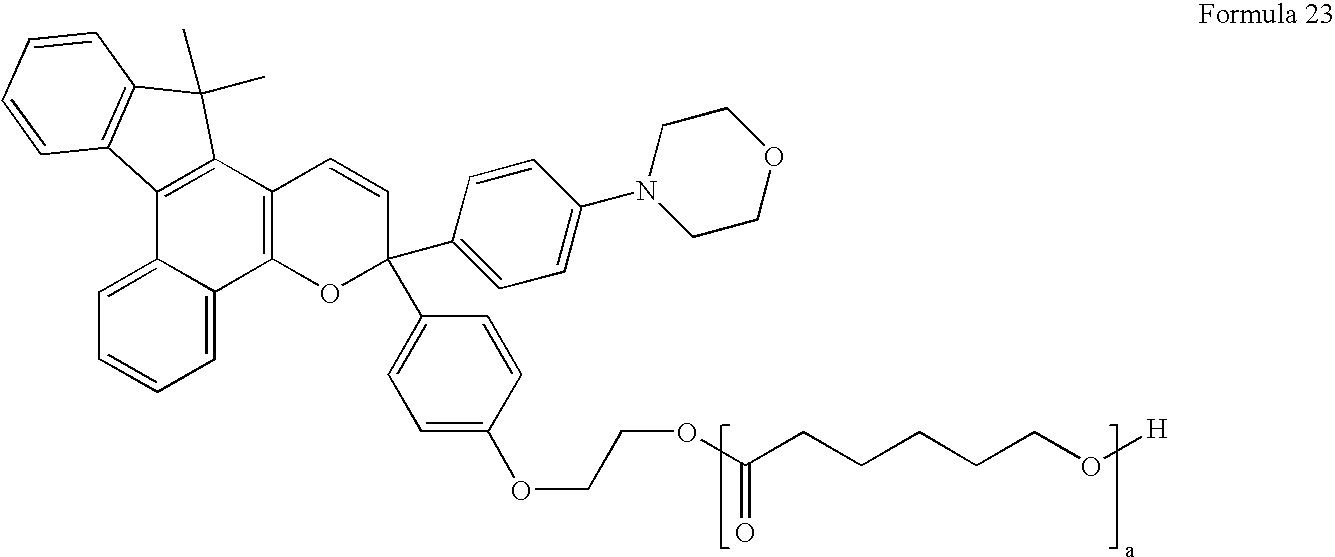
C1=CC=C2C(=C1)C1=C(C3=C2C2=C(C3(C)C)C=CC=C2)C=CC(C2=CC=C(N3CCOCC3)C=C2)(C2=CC=C(OCCOC(CCCCCO[H])=O)C=C2)O1
